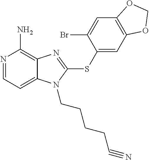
N1=CC=C2C(=C1N)N=C(SC1=CC3=C(C=C1Br)OCO3)N2CCCCC#N
